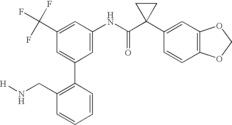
C1=C(NC(C2(C3=CC4=C(C=C3)OCO4)CC2)=O)C=C(C(F)(F)F)C=C1C1=C(CN[H])C=CC=C1
